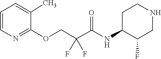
C1=C(C)C(OCC(F)(C(=O)NC2C(F)CNCC2)F)=NC=C1
